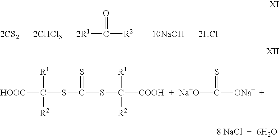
[2CS2  +  2CHCl3  +  2R1]C([R2   +   10NaOH  +  2HCl])=O.C(SC(SC([COOH  +  Na+O]C([ONa+  +])=S)([R1])[R2])=S)([HOOC])([R1])[R2].[8 NaCl  +  6H2O]
